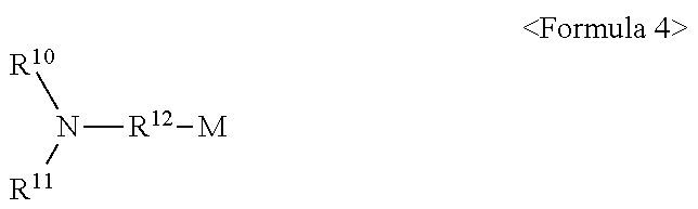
N([R12][M])([R10])[R11]
